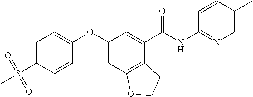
C1=C(S(C)(=O)=O)C=CC(OC2=CC3=C(C(C(NC4=NC=C(C)C=C4)=O)=C2)CCO3)=C1
